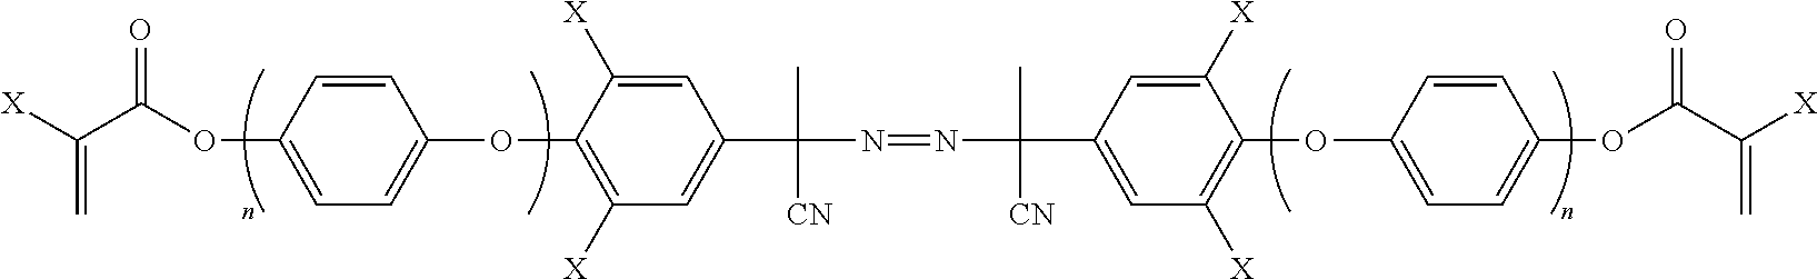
[X]C(C(OC1=CC=C(OC2=C([X])C=C(C(N=NC(C3=CC([X])=C(OC4=CC=C(OC(C([X])=C)=O)C=C4)C([X])=C3)(C)[CN])(C)[CN])C=C2[X])C=C1)=O)=C
